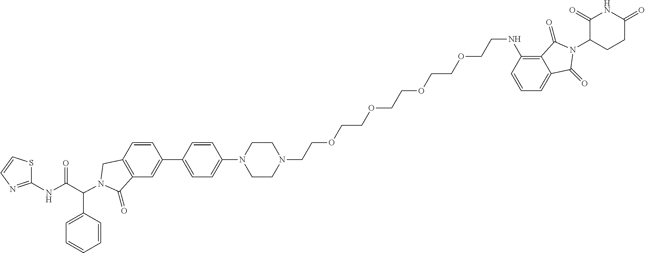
C1(C2=CC3=C(C=C2)CN(C(C2=CC=CC=C2)C(NC2=NC=CS2)=O)C3=O)=CC=C(N2CCN(CCOCCOCCOCCOCCNC3=C4C(=CC=C3)C(=O)N(C3CCC(=O)NC3=O)C4=O)CC2)C=C1
